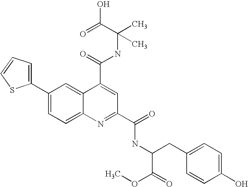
C1(C2=CC=C3C(=C2)C(C(NC(C(=O)O)(C)C)=O)=CC(C(=O)NC(CC2=CC=C(O)C=C2)C(=O)OC)=N3)=CC=CS1
